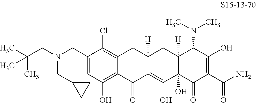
N(CC1=CC(O)=C2C(=C1Cl)CC1([H])C(=C(O)C3(O)C([H])(C1)C(N(C)C)C(O)=C(C(N)=O)C3=O)C2=O)(CC(C)(C)C)CC1CC1
